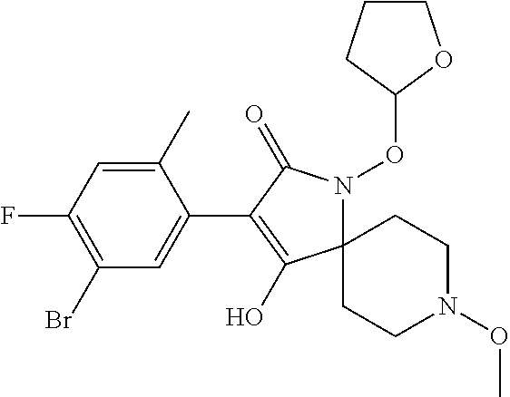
C12(N(OC3CCCO3)C(=O)C(C3=CC(Br)=C(F)C=C3C)=C1O)CCN(OC)CC2
